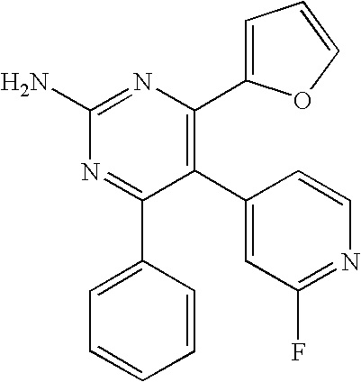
C1(C2=C(C3=CC=CO3)N=C(N)N=C2C2=CC=CC=C2)=CC(F)=NC=C1
